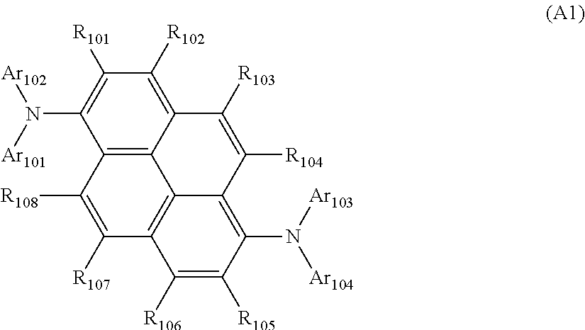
C12=C3C(=C([R102])C([R101])=C1N([Ar101])[Ar102])C([R103])=C([R104])C1=C(N([Ar103])[Ar104])C([R105])=C([R106])C(=C31)C([R107])=C2[R108]
